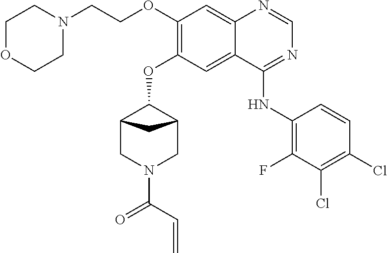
N1(C(C=C)=O)CC2CC(C1)C2OC1=C(OCCN2CCOCC2)C=C2N=CN=C(NC3=C(F)C(Cl)=C(Cl)C=C3)C2=C1
